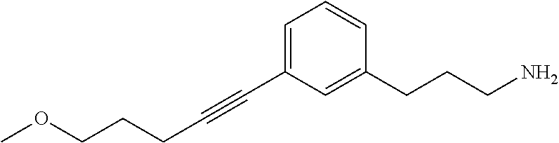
C(CCC#CC1=CC=CC(CCCN)=C1)OC
